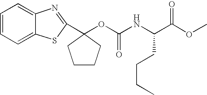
C1=CC=C2C(=C1)N=C(C1(OC(NC(C(OC)=O)CCCC)=O)CCCC1)S2
